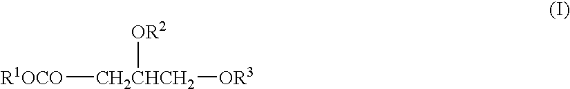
[R1OCO][CH2CHCH2]([OR3])[OR2]
